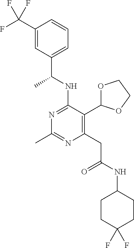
N1=C(NC(C)C2=CC=CC(C(F)(F)F)=C2)C(C2OCCO2)=C(CC(=O)NC2CCC(F)(F)CC2)N=C1C
